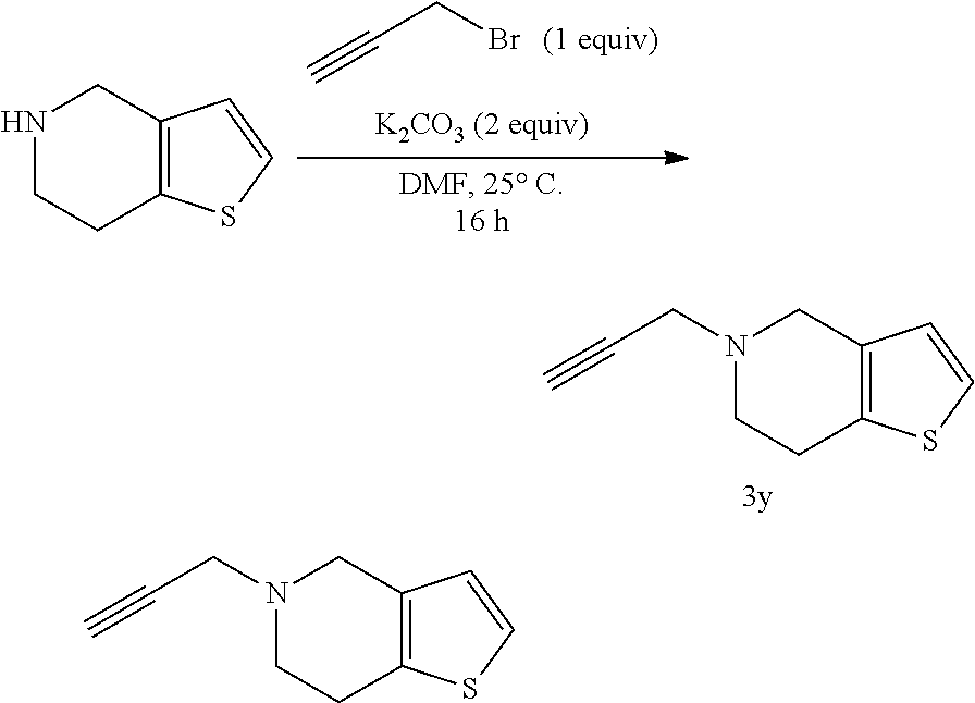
BrCC#C.N1CCC2=C(C1)C=CS2.N1(CC#C)CCC2=C(C1)C=CS2.N1(CC#C)CCC2=C(C1)C=CS2
